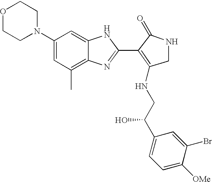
C1(N2CCOCC2)=CC(C)=C2C(=C1)NC(C1=C(NCC(C3=CC=C([OMe])C(Br)=C3)O)CNC1=O)=N2
